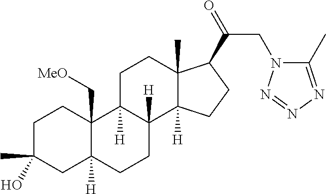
C1C(C)(O)CC2([H])C(C[MeO])(C1)C1([H])C([H])(CC2)C2([H])C(C)(CC1)C(C(=O)CN1C(C)=NN=N1)CC2
